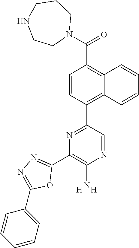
C1=CC(C2=NC(C3=NN=C(C4=CC=CC=C4)O3)=C(N)N=C2)=C2C(=C1C(N1CCCNCC1)=O)C=CC=C2.[H].[H]
